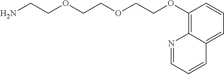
NCCOCCOCCOC1=C2C(=CC=C1)C=CC=N2
